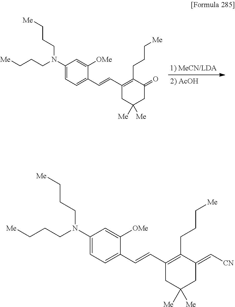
C1(C=CC2=CC=C(N(CCC[Me])CCC[Me])C=C2[OMe])=C(CCC[Me])C(=C[CN])CC([Me])([Me])C1.C1(C=CC2=CC=C(N(CCC[Me])CCC[Me])C=C2[OMe])=C(CCC[Me])C(=O)CC([Me])([Me])C1
